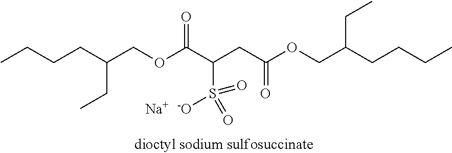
[Na].CCCCC(COC(C(CC(OCC(CC)CCCC)=O)S(=O)(=O)[-O])=O)CC
